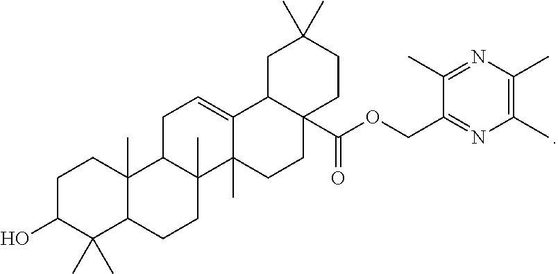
C1C(O)C(C)(C)C2C(C)(C1)C1C(C)(CC2)C2(C)C(=CC1)C1C(C(OCC3=NC(C)=C(C)N=C3C)=O)(CC2)CCC(C)(C)C1
